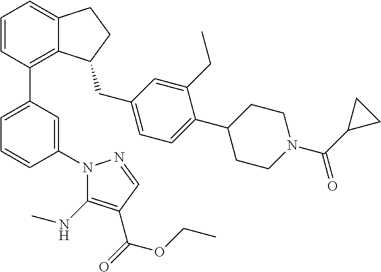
C1=CC(C2=CC=CC(N3C(NC)=C(C(=O)OCC)C=N3)=C2)=C2C(=C1)CCC2CC1=CC=C(C2CCN(C(C3CC3)=O)CC2)C(CC)=C1
